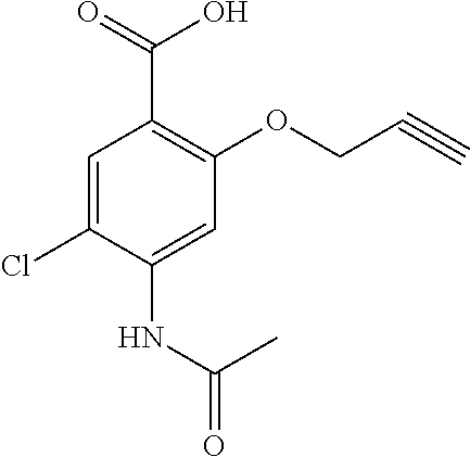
C1=C(Cl)C(NC(=O)C)=CC(OCC#C)=C1C(=O)O
